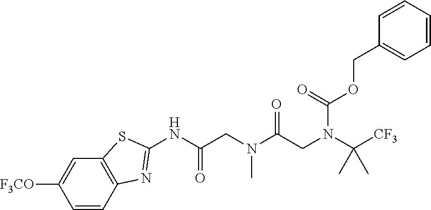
C1([F3CO])=CC2=C(C=C1)N=C(NC(CN(C(CN(C([CF3])(C)C)C(=O)OCC1=CC=CC=C1)=O)C)=O)S2
